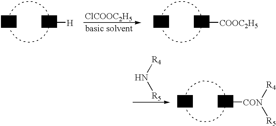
N[H].[ClCOOC2H5].N[COOC2H5].N([R5])[R4].N[CON]([R4])[R5]
